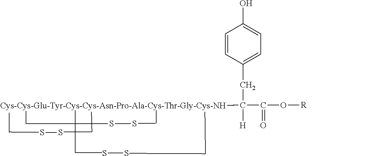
[Cys-Cys-Glu-Tyr-Cys-Cys-Asn-Pro-Ala-Cys-Thr-Gly-Cys-NH]C(C(O[R])=O)([H])CC1=CC=C(O)C=C1.SS.SS.SS
